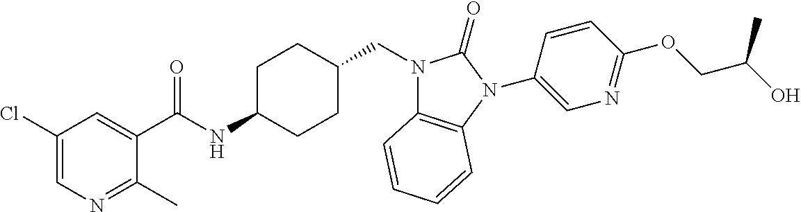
C1(Cl)=CN=C(C)C(C(NC2CCC(CN3C4=C(N(C5=CN=C(OCC(O)C)C=C5)C3=O)C=CC=C4)CC2)=O)=C1
